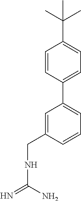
C1=CC(C2=CC=CC(CNC(=N)N)=C2)=CC=C1C(C)(C)C
